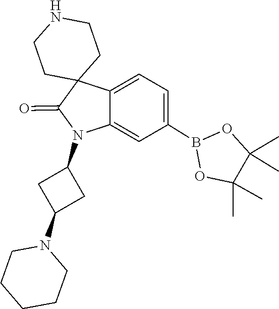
O1C(C)(C)C(C)(C)OB1C1=CC=C2C(=C1)N(C1CC(N3CCCCC3)C1)C(=O)C21CCNCC1
